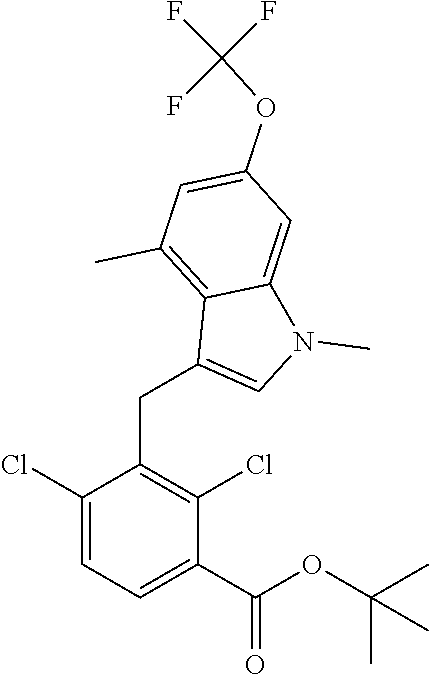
C1(Cl)=CC=C(C(OC(C)(C)C)=O)C(Cl)=C1CC1=CN(C)C2=CC(OC(F)(F)F)=CC(C)=C21
